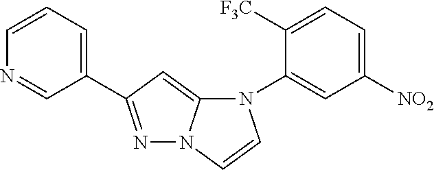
N1(C2=CC([NO2])=CC=C2[F3C])C2=CC(C3=CC=CN=C3)=NN2C=C1
